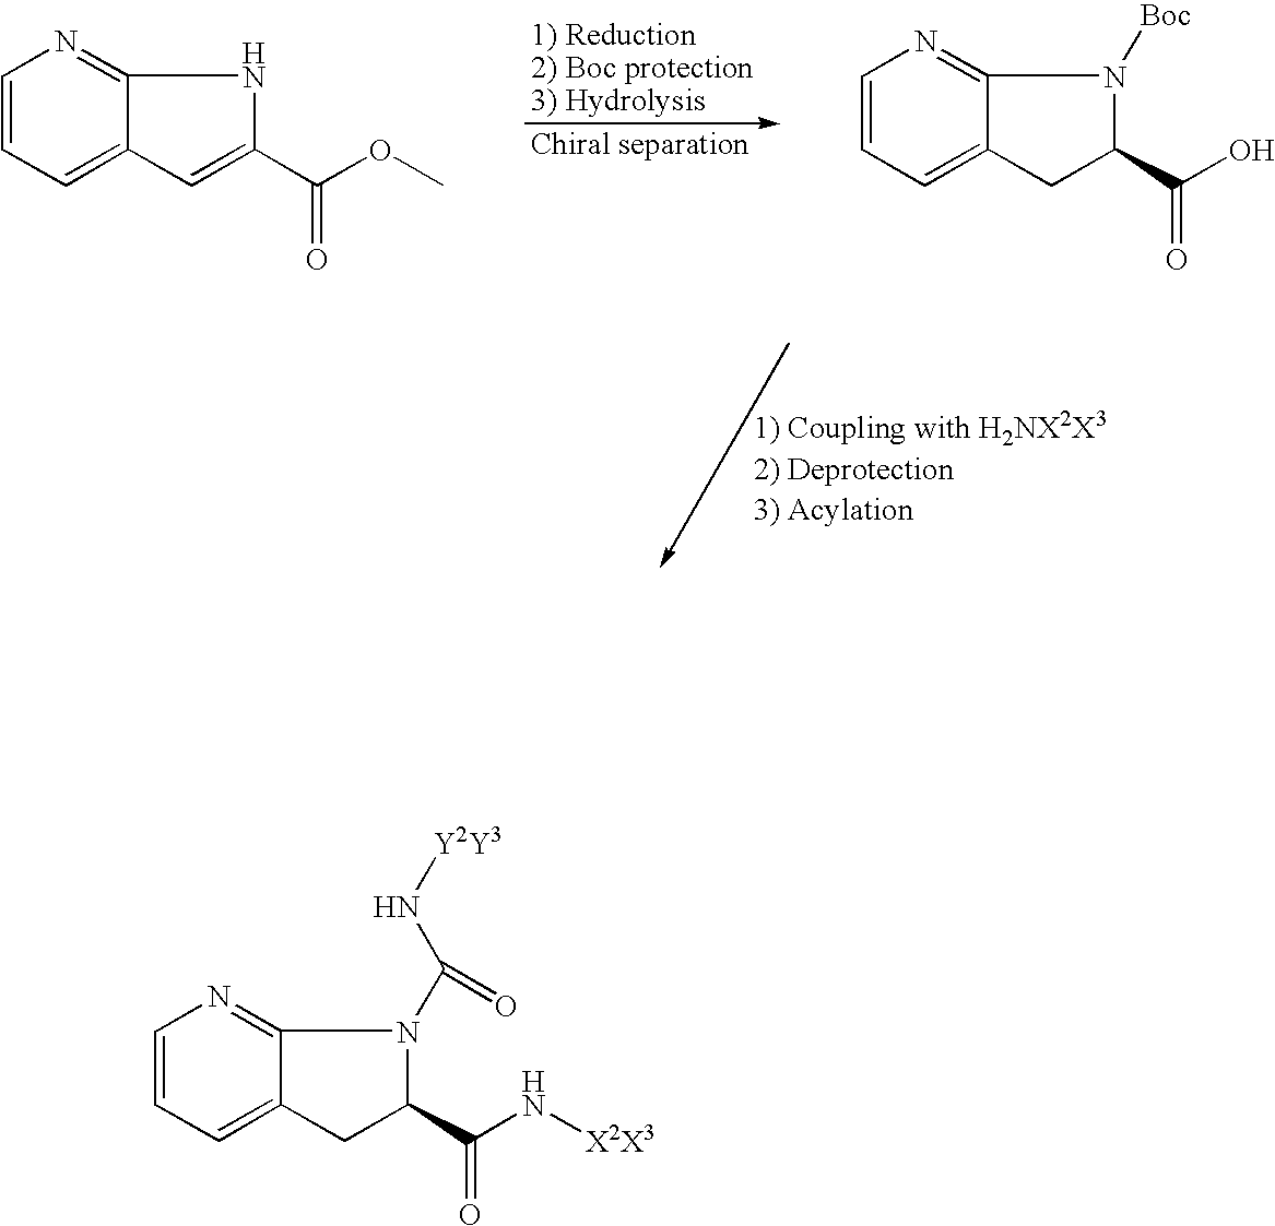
C1=CC=C2C(=N1)NC(C(OC)=O)=C2.C1=CC=C2C(=N1)N([Boc])C(C(O)=O)C2.C1=CC=C2C(=N1)N(C(N[Y2Y3])=O)C(C(N[X2X3])=O)C2
